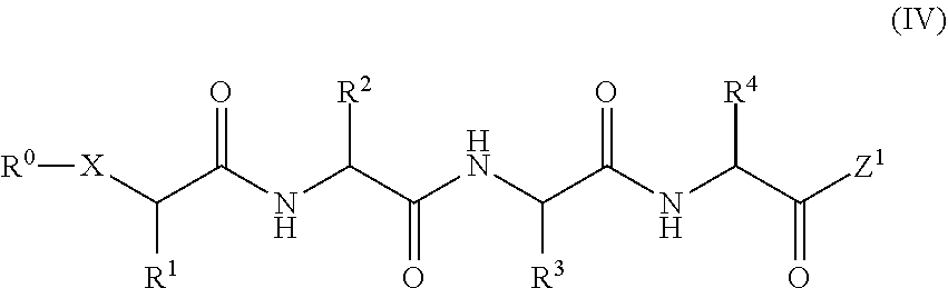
[R0][X]C(C(NC(C(NC(C(NC(C([Z1])=O)[R4])=O)[R3])=O)[R2])=O)[R1]
